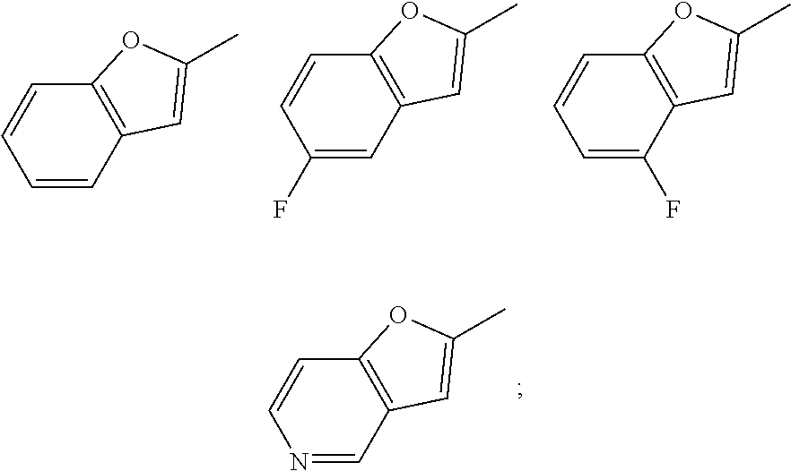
N1=CC2=C(C=C1)OC(C)=C2.C1=CC2=C(C=C1)OC(C)=C2.C1(F)=CC2=C(C=C1)OC(C)=C2.C1=C(F)C2=C(C=C1)OC(C)=C2
